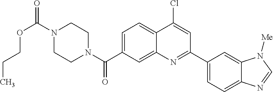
N1(C(OCCC)=O)CCN(C(=O)C2=CC=C3C(=C2)N=C(C2=CC=C4C(=C2)N([Me])C=N4)C=C3Cl)CC1
